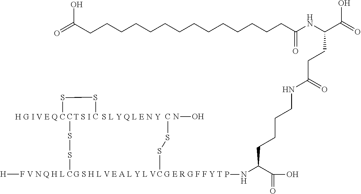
CSSC.CSSC.[T S I].CSSC.NO.[H]F.C(CCCCCCCCCCCCC(NC(CCC(NCCCCC(NP)C(O)=O)=O)C(=O)O)=O)CC(=O)O
